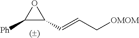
O1C([Ph])C1C=CC[OMOM]
